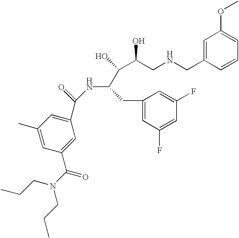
C1(C)=CC(C(N(CCC)CCC)=O)=CC(C(=O)NC(C(C(O)CNCC2=CC(OC)=CC=C2)O)CC2=CC(F)=CC(F)=C2)=C1
